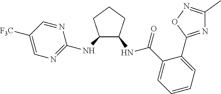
C1([F3C])=CN=C(NC2C(NC(C3=CC=CC=C3C3=NC(C)=NO3)=O)CCC2)N=C1
